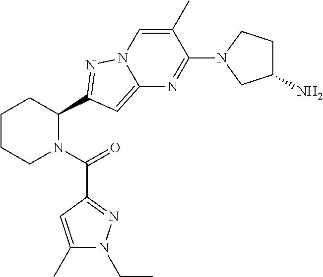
C1CCN(C(=O)C2=NN(CC)C(C)=C2)C(C2=NN3C=C(C)C(N4CC(N)CC4)=NC3=C2)C1
